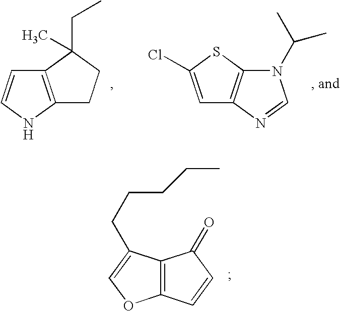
C12=C(N=CN1C(C)C)C=C(Cl)S2.C12=C(NC=C1)CCC2(CC)C.C12=C(C(CCCCC)=CO1)C(=O)C=C2
